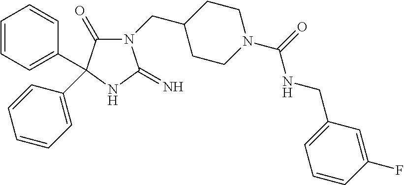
C1CC(CN2C(=O)C(C3=CC=CC=C3)(C3=CC=CC=C3)NC2=N)CCN1C(=O)NCC1=CC=CC(F)=C1
